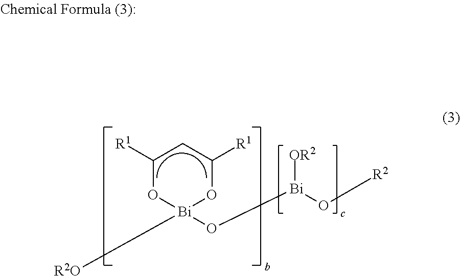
[R1]C1CC([R1])O[Bi]([R2O])(O[Bi](O[R2])[OR2])O1
